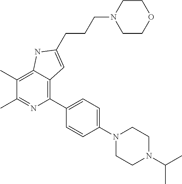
C1(C)=C2C(=C(C3=CC=C(N4CCN(C(C)C)CC4)C=C3)N=C1C)C=C(CCCN1CCOCC1)N2
